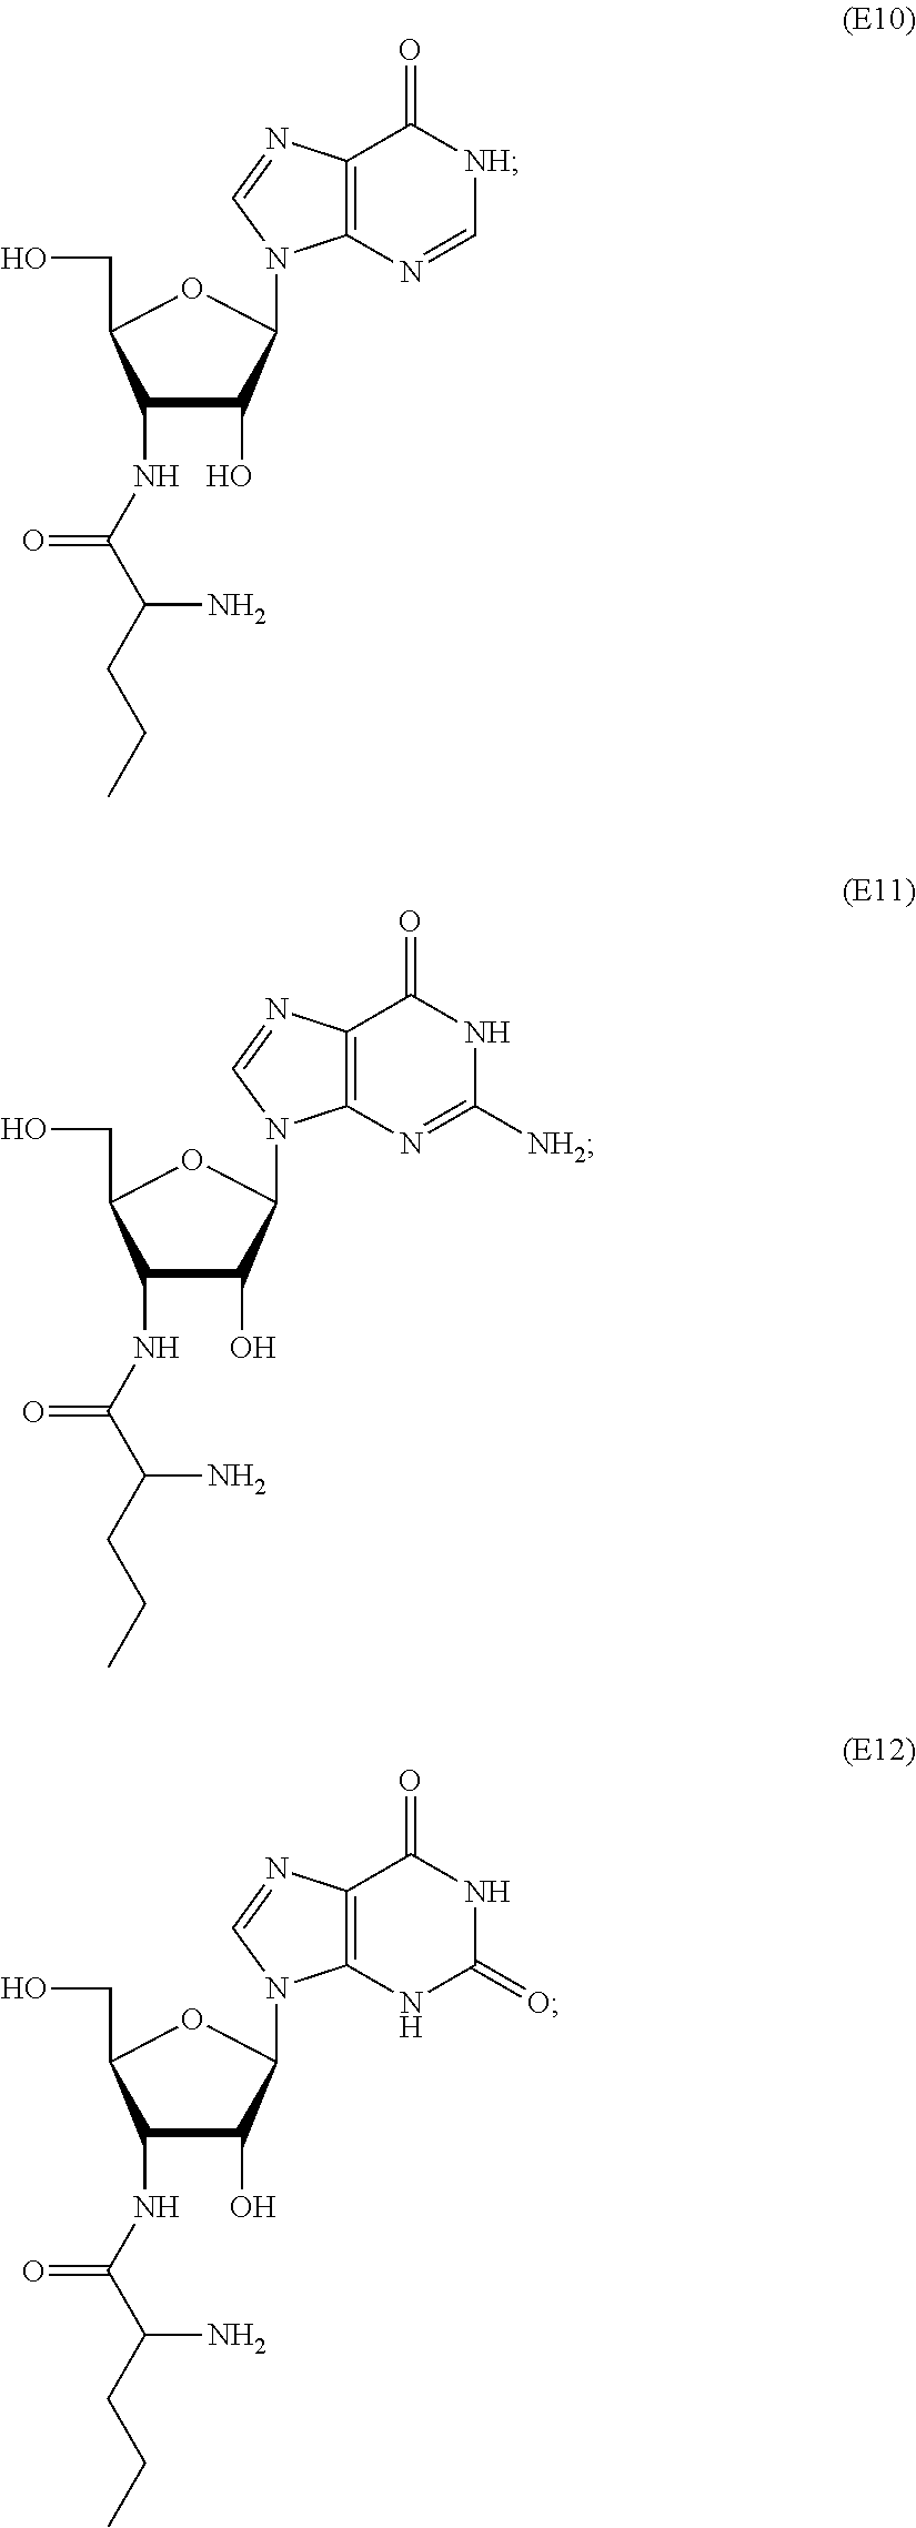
C1(NC(C(CCC)N)=O)C(O)C(N2C3=C(N=C2)C(=O)[NH]C=N3)OC1CO.C1(NC(C(CCC)N)=O)C(O)C(N2C3=C(N=C2)C(=O)NC([NH2])=N3)OC1CO.C1(NC(C(CCC)N)=O)C(O)C(N2C3=C(N=C2)C(=O)NC(=O)N3)OC1CO
